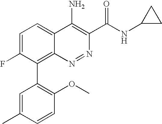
C1=C(F)C(C2=C(OC)C=CC(C)=C2)=C2C(=C1)C(N)=C(C(NC1CC1)=O)N=N2
